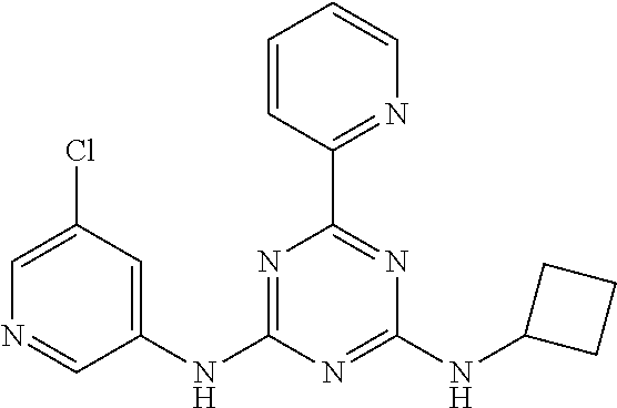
C1(NC2=NC(C3=NC=CC=C3)=NC(NC3CCC3)=N2)=CC(Cl)=CN=C1
